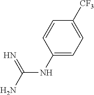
C(NC1=CC=C([CF3])C=C1)(N)=N
